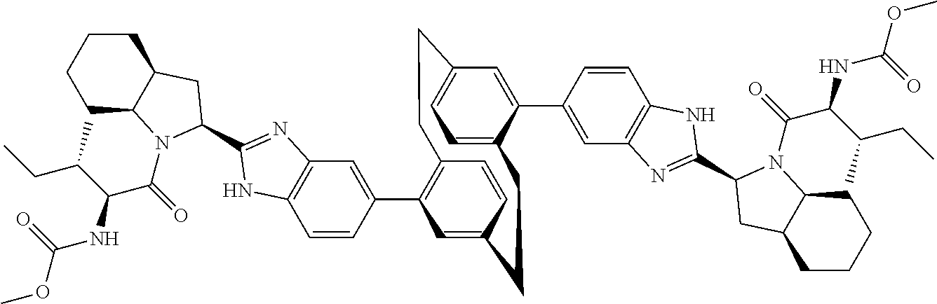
C1=CC(C2=C3C=CC(=C2)CCC2=CC=C(C=C2C2=CC4=C(C=C2)NC(C2N(C(C(NC(OC)=O)C(C)CC)=O)C5CCCCC5C2)=N4)CC3)=CC2=C1NC(C1N(C(C(NC(OC)=O)C(C)CC)=O)C3CCCCC3C1)=N2
